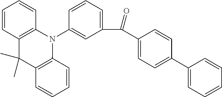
C1(C(C2=CC=C(C3=CC=CC=C3)C=C2)=O)=CC=CC(N2C3=C(C(C)(C)C4=C2C=CC=C4)C=CC=C3)=C1
